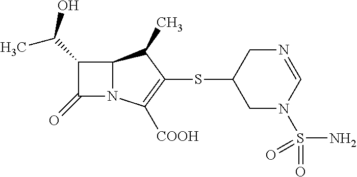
C12N(C([COOH])=C(SC3CN(S(N)(=O)=O)C=NC3)C1C)C(=O)C2C(O)C
